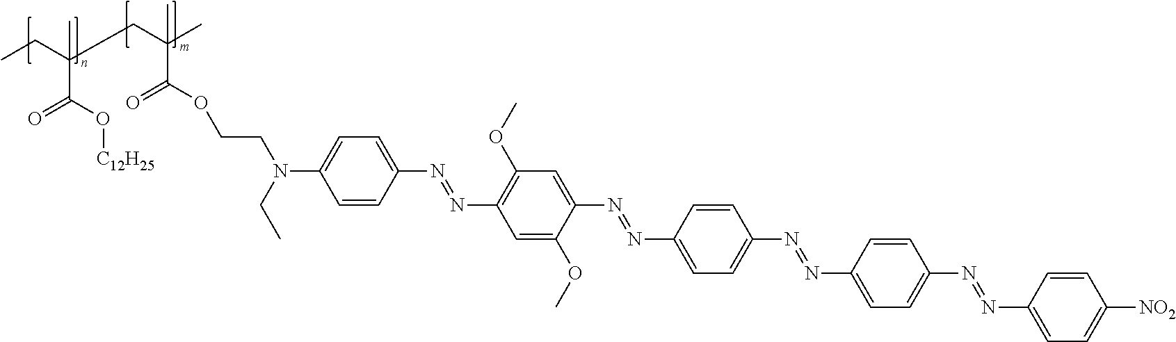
CCC(CC(C)(C(OCCN(C1=CC=C(N=NC2=C(OC)C=C(N=NC3=CC=C(N=NC4=CC=C(N=NC5=CC=C([NO2])C=C5)C=C4)C=C3)C(OC)=C2)C=C1)CC)=O)C)(C(O[C12H25])=O)C
